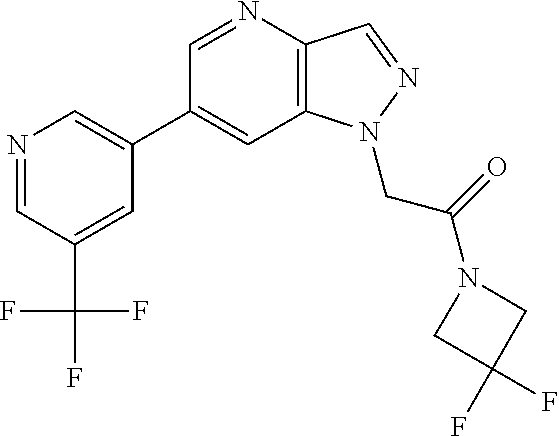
C1(C2=CN=CC(C(F)(F)F)=C2)=CC2=C(C=NN2CC(=O)N2CC(F)(F)C2)N=C1
